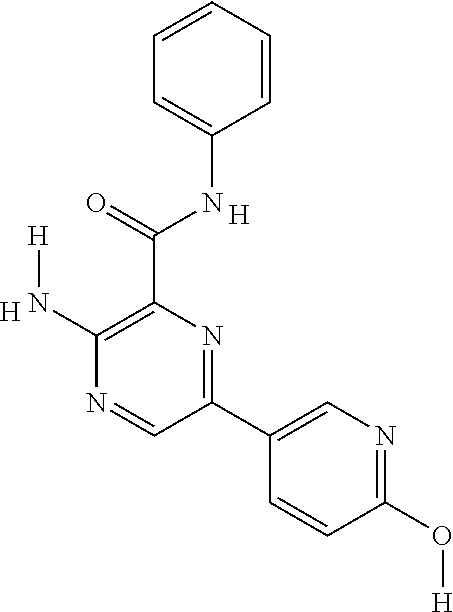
C1=CC=CC=C1NC(C1=C(N[H])N=CC(C2=CN=C(O[H])C=C2)=N1)=O.[H].[H]
